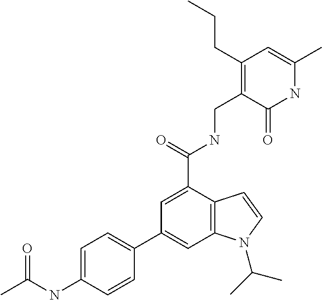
C1(C2=CC3=C(C(C(NCC4=C(CCC)C=C(C)NC4=O)=O)=C2)C=CN3C(C)C)=CC=C(NC(=O)C)C=C1
